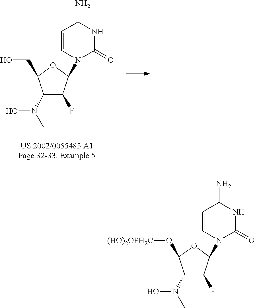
C1(N(C)O)C(F)C(N2C(=O)NC(N)C=C2)OC1CO.C1(N(C)O)C(F)C(N2C(=O)NC(N)C=C2)OC1O[(HO)2OPH2C]
